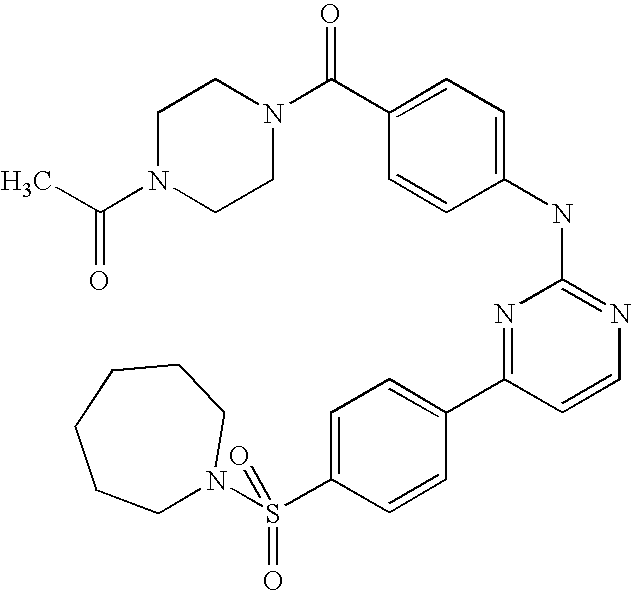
C1N(C(C)=O)CCN(C(C2=CC=C(NC3=NC=CC(C4=CC=C(S(=O)(=O)N5CCCCCC5)C=C4)=N3)C=C2)=O)C1
